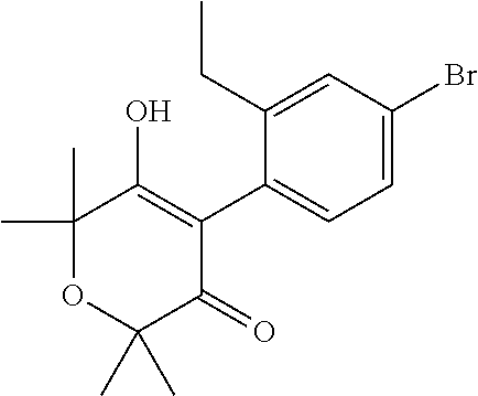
C1=C(Br)C=C(CC)C(C2=C(O)C(C)(C)OC(C)(C)C2=O)=C1
